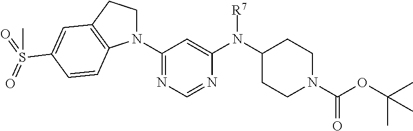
C1(N2CCC3=C2C=CC(S(=O)(=O)C)=C3)=NC=NC(N(C2CCN(C(OC(C)(C)C)=O)CC2)[R7])=C1
